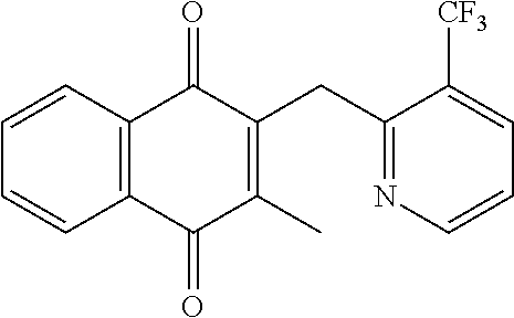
C1=CC2=C(C=C1)C(=O)C(C)=C(CC1=NC=CC=C1[CF3])C2=O
